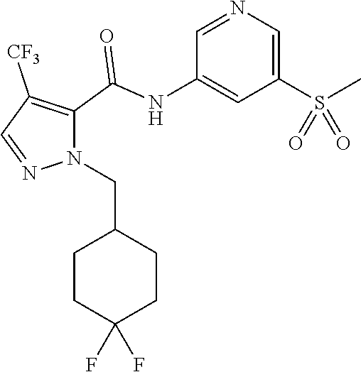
N1=CC(NC(C2=C([CF3])C=NN2CC2CCC(F)(F)CC2)=O)=CC(S(C)(=O)=O)=C1
